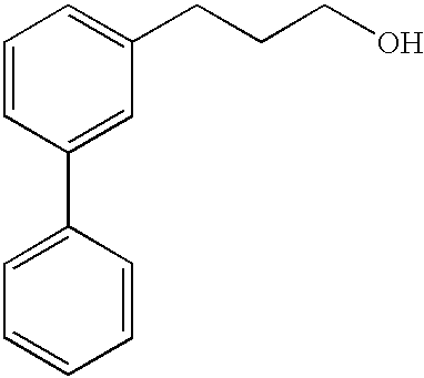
C1=CC(C2=CC=CC=C2)=CC(CCCO)=C1
